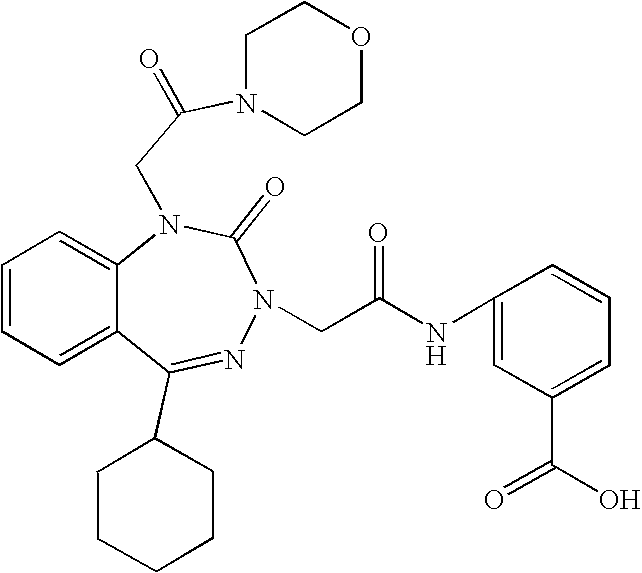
C1=CC=C2C(=C1)N(CC(N1CCOCC1)=O)C(=O)N(CC(NC1=CC(C(O)=O)=CC=C1)=O)N=C2C1CCCCC1
